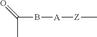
C(C)(B[A][Z]C)=O
